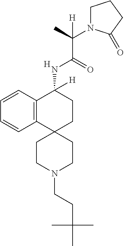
C12=C(C=CC=C1)C(NC(C(N1CCCC1=O)(C)[H])=O)([H])CCC21CCN(CCC(C)(C)C)CC1.[H]
